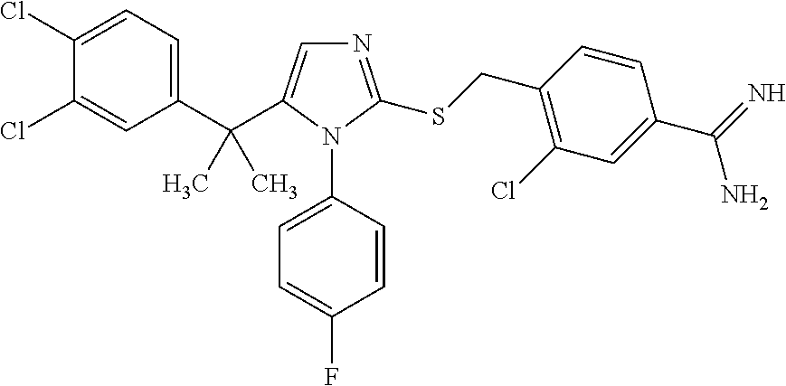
C1(C(C2=CN=C(SCC3=C(Cl)C=C(C(=N)N)C=C3)N2C2=CC=C(F)C=C2)(C)C)=CC=C(Cl)C(Cl)=C1
